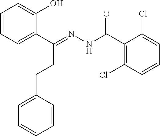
C1=CC=C(C(=NNC(C2=C(Cl)C=CC=C2Cl)=O)CCC2=CC=CC=C2)C(O)=C1
